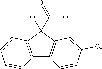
C12=C(C(O)(C(O)=O)C3=C1C=CC(Cl)=C3)C=CC=C2
